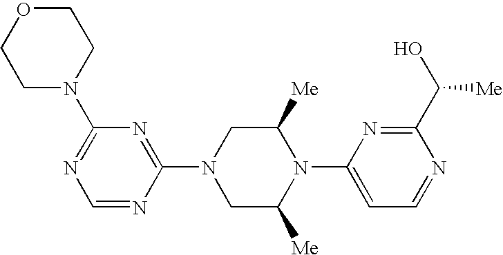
C1(N2CC([Me])N(C3=CC=NC(C(O)[Me])=N3)C([Me])C2)=NC(N2CCOCC2)=NC=N1
